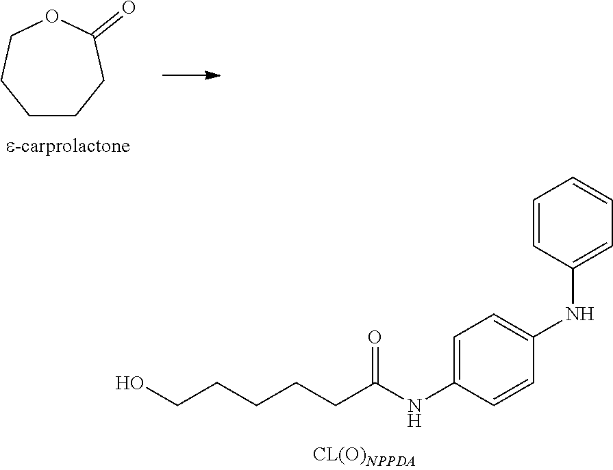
OCCCCCC(NC1=CC=C(NC2=CC=CC=C2)C=C1)=O.C1CCC(=O)OCC1
